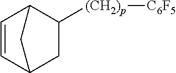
C1([(CH2)p][C6F5])C2C=CC(C1)C2
